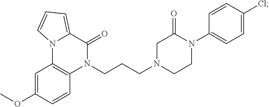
N1(CCCN2CCN(C3=CC=C(Cl)C=C3)C(=O)C2)C(=O)C2=CC=CN2C2=C1C=CC(OC)=C2
